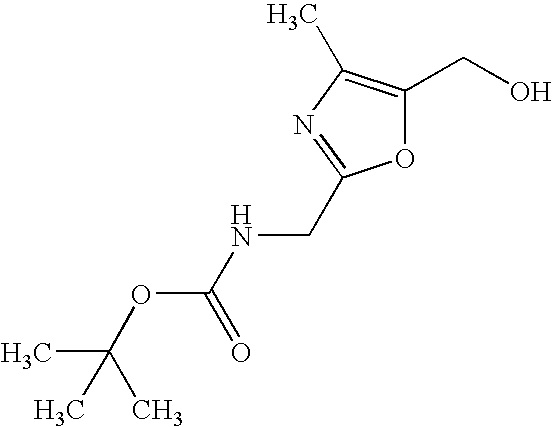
N(CC1=NC(C)=C(CO)O1)C(OC(C)(C)C)=O
